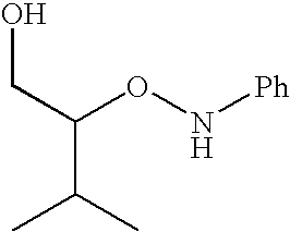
C(C(ON[Ph])C(C)C)O
